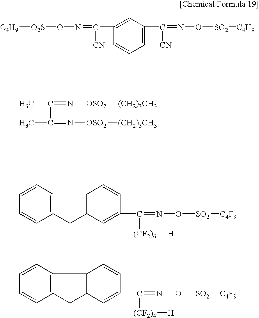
[C4H9][O2S]ON=C(C1=CC(C([CN])=NO[SO2][C4H9])=CC=C1)[CN].CC(=N[OSO2][(CH2)3CH3])C(C)=N[OSO2][(CH2)3CH3].C1=CC2=C(C=C1)CC1=C2C=CC(C(=NO[SO2][C4F9])[(CF2)6][H])=C1.C1=CC2=C(C=C1)CC1=C2C=CC(C(=NO[SO2][C4F9])[(CF2)4][H])=C1
